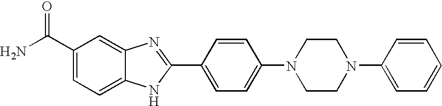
C1(C(N)=O)=CC=C2C(=C1)N=C(C1=CC=C(N3CCN(C4=CC=CC=C4)CC3)C=C1)N2
